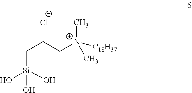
C(CC[N+](C)([C18H37])C)[Si](O)(O)O.[Cl-]
